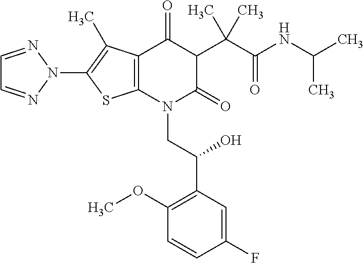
C12=C(C(C)=C(N3N=CC=N3)S1)C(=O)C(C(C(=O)NC(C)C)(C)C)C(=O)N2CC(C1=C(OC)C=CC(F)=C1)O
